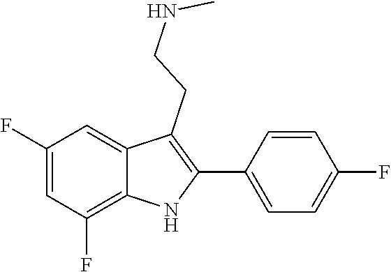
N(CCC1=C(C2=CC=C(F)C=C2)NC2=C(F)C=C(F)C=C21)C
